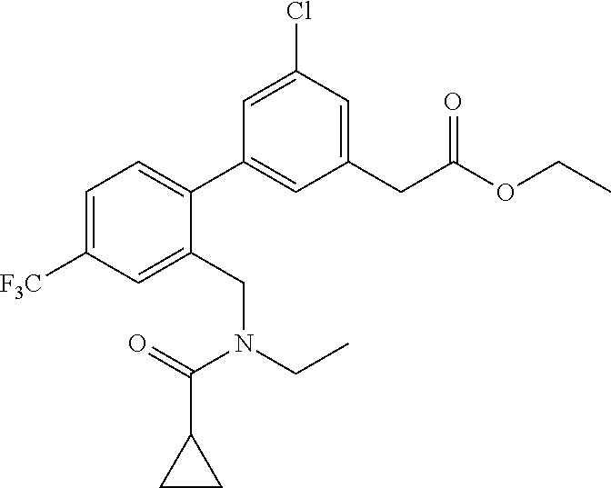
C1(C2=CC=C([F3C])C=C2CN(CC)C(=O)C2CC2)=CC(CC(OCC)=O)=CC(Cl)=C1
